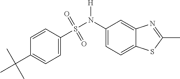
C1(C(C)(C)C)=CC=C(S(N(C2=CC=C3C(=C2)N=C(C)S3)[H])(=O)=O)C=C1
